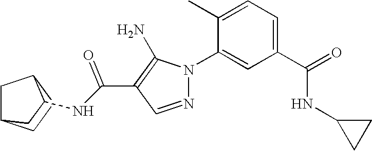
C(C1=C(N)N(C2=CC(C(=O)NC3CC3)=CC=C2C)N=C1)(=O)NC1C2CC(CC2)C1
